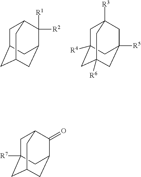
C1C2CC3CC(C([R1])([R2])C1C3)C2.C1C2([R4])CC3([R6])CC([R5])(CC1([R3])C3)C2.C1C2([R7])CC3CC(C(=O)C1C3)C2
